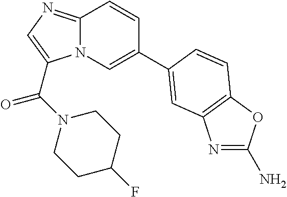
C12=NC=C(C(=O)N3CCC(F)CC3)N1C=C(C1=CC3=C(OC(N)=N3)C=C1)C=C2
